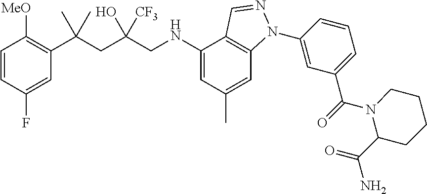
C1=CC(F)=CC(C(CC(CNC2=CC(C)=CC3=C2C=NN3C2=CC(C(=O)N3C(C(N)=O)CCCC3)=CC=C2)(O)[CF3])(C)C)=C1[MeO]
